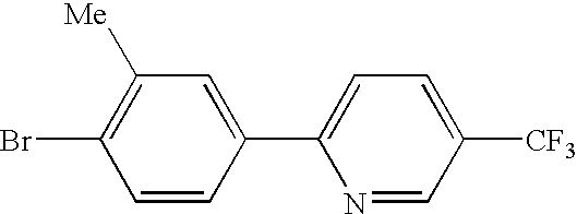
C1=CC(C2=CC=C([CF3])C=N2)=CC([Me])=C1Br
